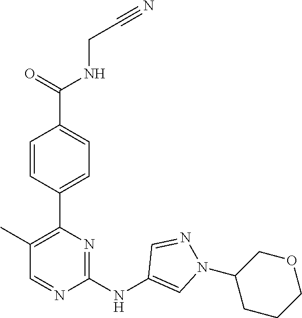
C(CNC(C1=CC=C(C2=C(C)C=NC(NC3=CN(C4CCCOC4)N=C3)=N2)C=C1)=O)#N
